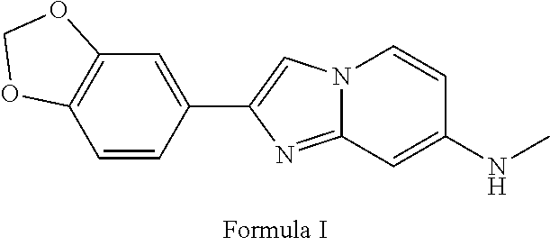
N12C(=NC(C3=CC4=C(C=C3)OCO4)=C1)C=C(NC)C=C2
